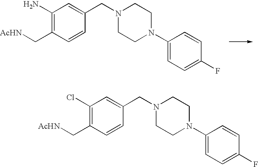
C1(N)=C(C[AcHN])C=CC(CN2CCN(C3=CC=C(F)C=C3)CC2)=C1.C1(Cl)=C(C[AcHN])C=CC(CN2CCN(C3=CC=C(F)C=C3)CC2)=C1
